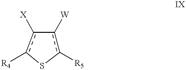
c1([R5])c([W])-c([X])c([R4])S1
